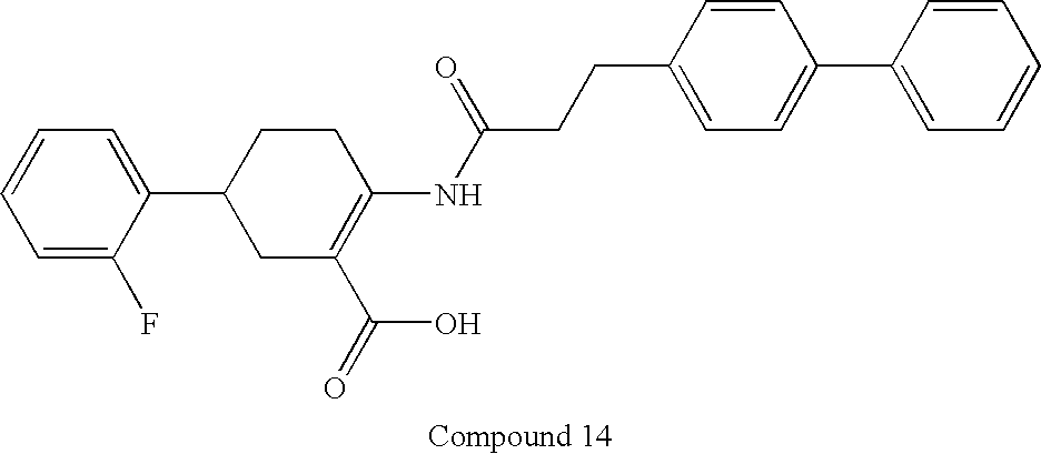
C1=C(F)C(C2CC(C(=O)O)=C(NC(CCC3=CC=C(C4=CC=CC=C4)C=C3)=O)CC2)=CC=C1
